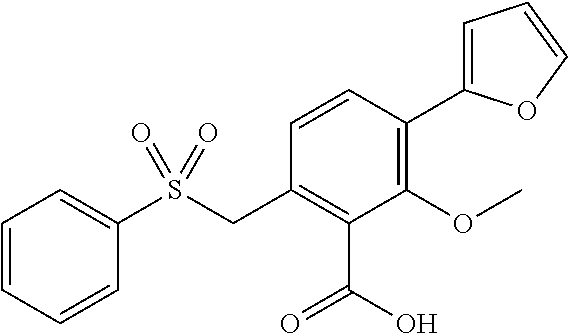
C1=CC=CC(S(CC2=C(C(O)=O)C(OC)=C(C3=CC=CO3)C=C2)(=O)=O)=C1
